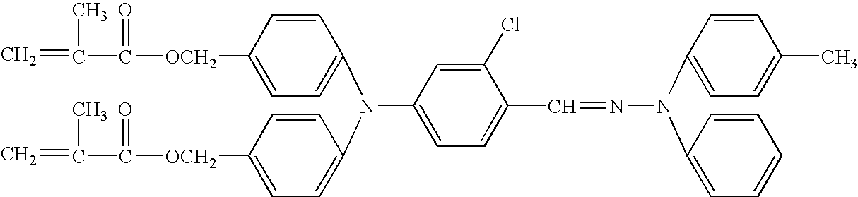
C=C(C)C(=O)[OCH2]C1=CC=C(N(C2=CC=C([OCH2]C(C(=C)C)=O)C=C2)C2=CC=C(C=NN(C3=CC=C(C)C=C3)C3=CC=CC=C3)C(Cl)=C2)C=C1
